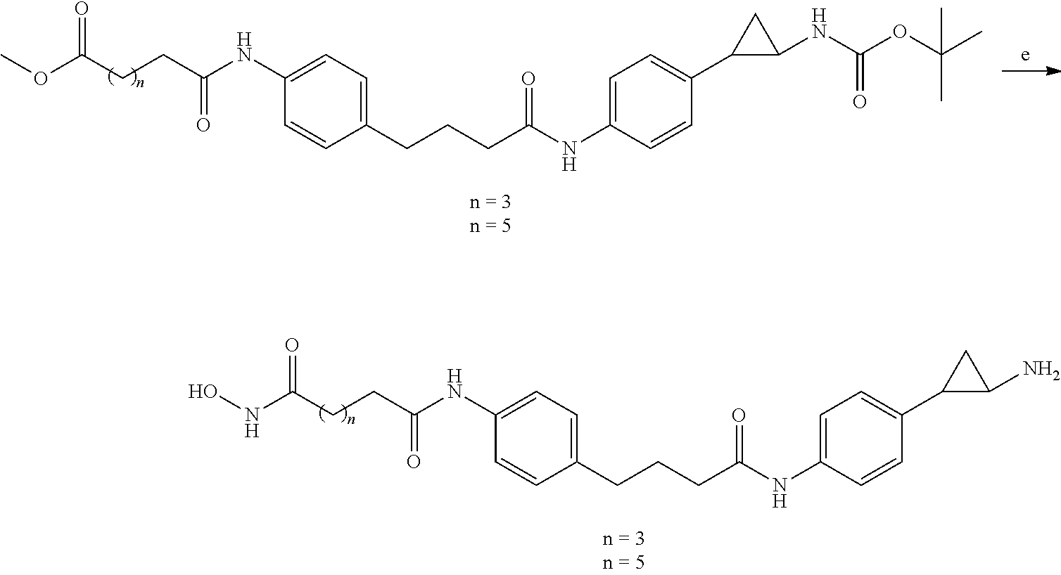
C1(CCCC(NC2=CC=C(C3C(N)C3)C=C2)=O)=CC=C(NC(CCC(NO)=O)=O)C=C1.C1(CCCC(NC2=CC=C(C3C(NC(=O)OC(C)(C)C)C3)C=C2)=O)=CC=C(NC(CCC(OC)=O)=O)C=C1
